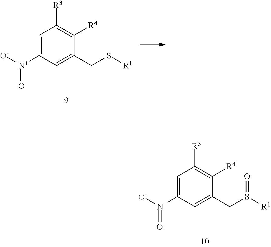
C1=C([N+]([O-])=O)C=C(CS[R1])C([R4])=C1[R3].C1=C([N+]([O-])=O)C=C(CS([R1])=O)C([R4])=C1[R3]
